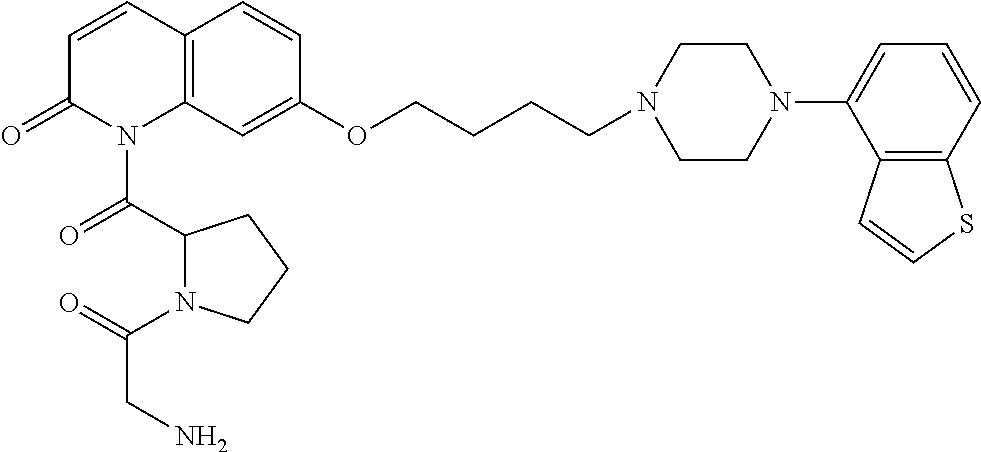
C12=C(C=C(OCCCCN3CCN(C4=CC=CC5=C4C=CS5)CC3)C=C1)N(C(C1N(C(CN)=O)CCC1)=O)C(=O)C=C2
